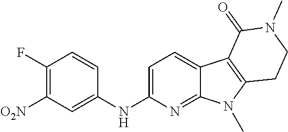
C1(F)=C([O2N])C=C(NC2=CC=C3C(=N2)N(C)C2=C3C(=O)N(C)CC2)C=C1
